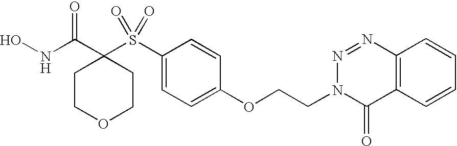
N(C(C1(S(C2=CC=C(OCCN3C(=O)C4=C(N=N3)C=CC=C4)C=C2)(=O)=O)CCOCC1)=O)O
